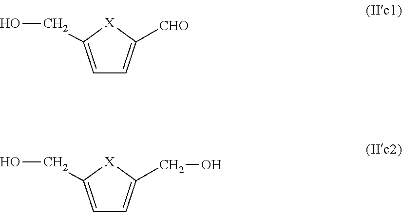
C1=C(CO)[X]C([CHO])=C1.C1=C(CO)[X]C(CO)=C1
